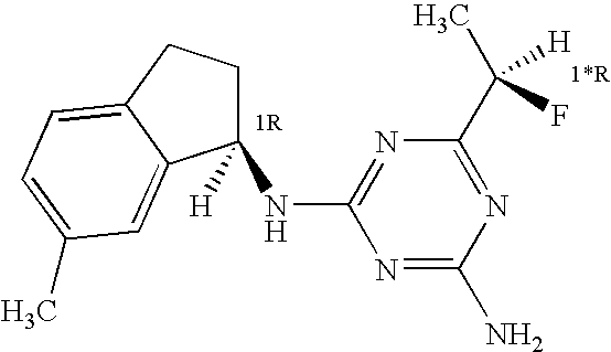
C1([H])(NC2=NC(C(C)(F)[H])=NC(N)=N2)CCC2=CC=C(C)C=C12
